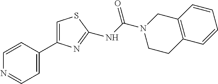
C1=CN=CC=C1C1=CSC(NC(N2CCC3=C(C2)C=CC=C3)=O)=N1
